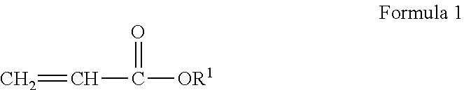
C=CC([OR1])=O
